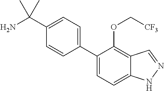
C1(C(N)(C)C)=CC=C(C2=CC=C3C(=C2OC[CF3])C=NN3)C=C1
